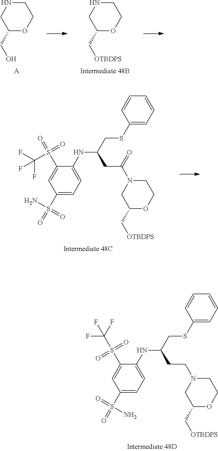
C(C1CN(CCC(NC2=CC=C(S(=O)(=O)N)C=C2S(=O)(=O)C(F)(F)F)CSC2=CC=CC=C2)CCO1)[OTBDPS].C(C1CNCCO1)[OTBDPS].C(C1CNCCO1)O.[A].C(C1CN(C(CC(NC2=CC=C(S(=O)(N)=O)C=C2S(=O)(=O)C(F)(F)F)CSC2=CC=CC=C2)=O)CCO1)[OTBDPS]
